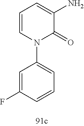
C1=CN(C2=CC=CC(F)=C2)C(=O)C(N)=C1
